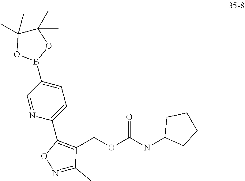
C1=NC(C2=C(COC(N(C3CCCC3)C)=O)C(C)=NO2)=CC=C1B1OC(C)(C)C(C)(C)O1
